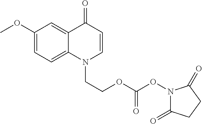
C1(OC)=CC=C2C(=C1)C(=O)C=CN2CCOC(ON1C(=O)CCC1=O)=O
